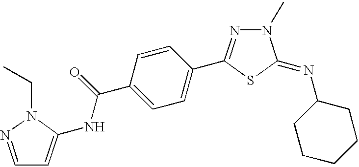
C1=C(C(NC2=CC=NN2CC)=O)C=CC(C2=NN(C)C(=NC3CCCCC3)S2)=C1
